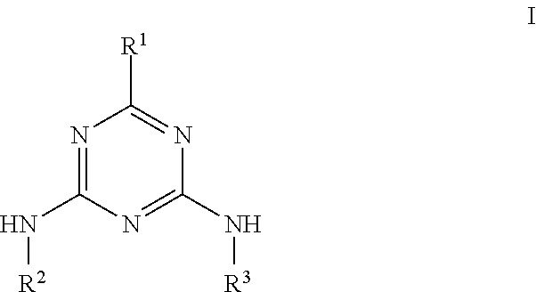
N1=C(N[R2])N=C(N[R3])N=C1[R1]
